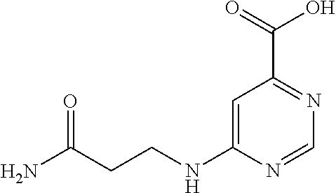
C1=C(NCCC(N)=O)N=CN=C1C(=O)O
